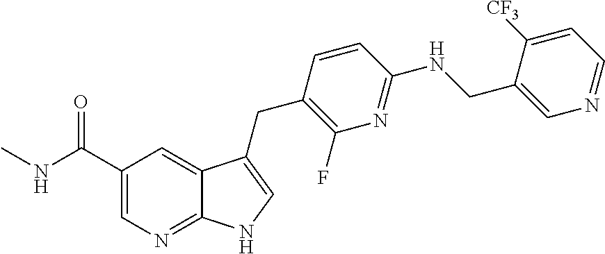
C1(C(NC)=O)=CN=C2C(=C1)C(CC1=C(F)N=C(NCC3=CN=CC=C3[CF3])C=C1)=CN2
